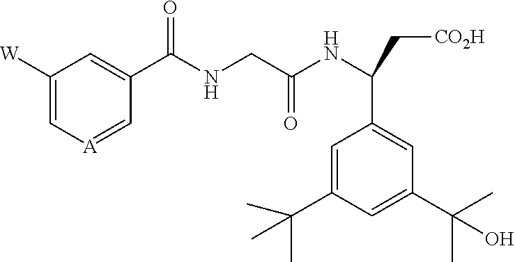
C1([W])=C[A]=CC(C(NCC(NC(C[CO2H])C2=CC(C(C)(C)O)=CC(C(C)(C)C)=C2)=O)=O)=C1
